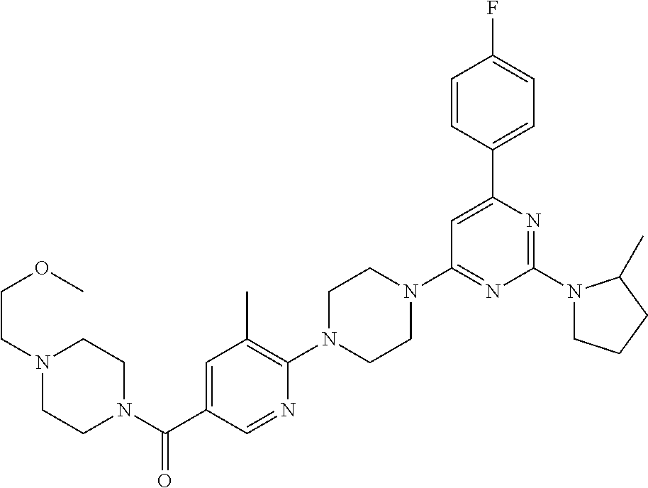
C1=CC(C2=CC(N3CCN(C4=C(C)C=C(C(N5CCN(CCOC)CC5)=O)C=N4)CC3)=NC(N3CCCC3C)=N2)=CC=C1F
